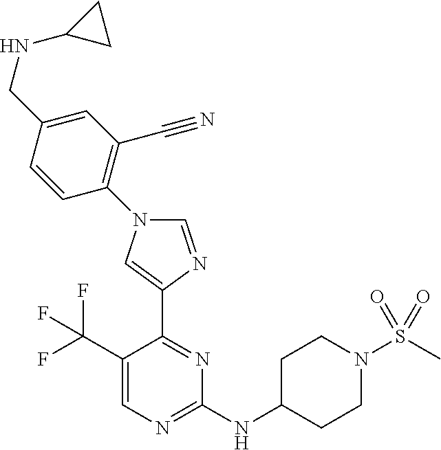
C1(C(F)(F)F)=CN=C(NC2CCN(S(C)(=O)=O)CC2)N=C1C1=CN(C2=C(C#N)C=C(CNC3CC3)C=C2)C=N1
